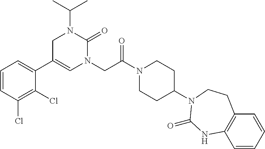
C1=CC(Cl)=C(Cl)C(C2=CN(CC(N3CCC(N4CCC5=C(C=CC=C5)NC4=O)CC3)=O)C(=O)N(C(C)C)C2)=C1
